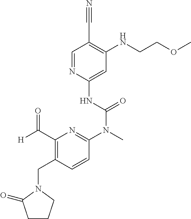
C1=NC(NC(N(C)C2=NC(C([H])=O)=C(CN3C(=O)CCC3)C=C2)=O)=CC(NCCOC)=C1C#N
